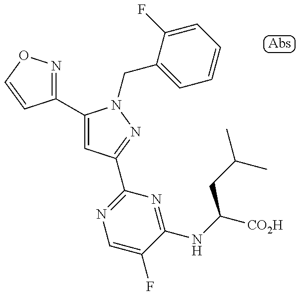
C1(C2=CC(C3=NC=C(F)C(NC([CO2H])CC(C)C)=N3)=NN2CC2=CC=CC=C2F)=NOC=C1
